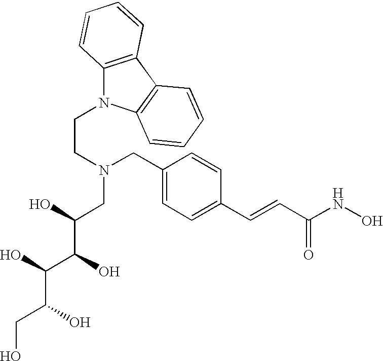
C(CN(CC1=CC=C(C=CC(NO)=O)C=C1)CC(C(C(C(CO)O)O)O)O)N1C2=C(C3=C1C=CC=C3)C=CC=C2
